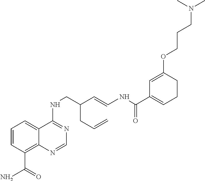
C1=CC(C(N)=O)=C2C(=C1)C(NCC(CC=C)C=CNC(C1=CCCC(OCCCN(C)C)=C1)=O)=NC=N2
